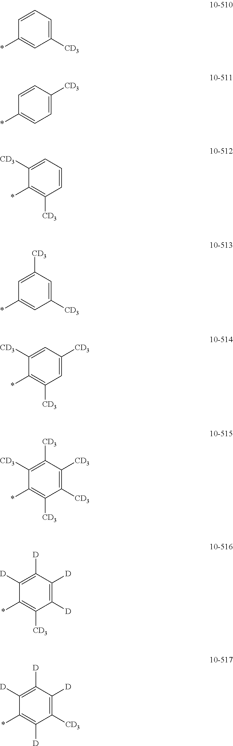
C1([CD3])=CC=CC(*)=C1.C1=C([CD3])C=CC(*)=C1.C1=CC=C([CD3])C(*)=C1[CD3].C1([CD3])=CC([CD3])=CC(*)=C1.C1=C([CD3])C=C([CD3])C(*)=C1[CD3].C1([CD3])=C([CD3])C([CD3])=C([CD3])C(*)=C1[CD3].C1([D])=C([D])C([D])=C([D])C(*)=C1[CD3].C1([CD3])=C([D])C([D])=C([D])C(*)=C1[D]
